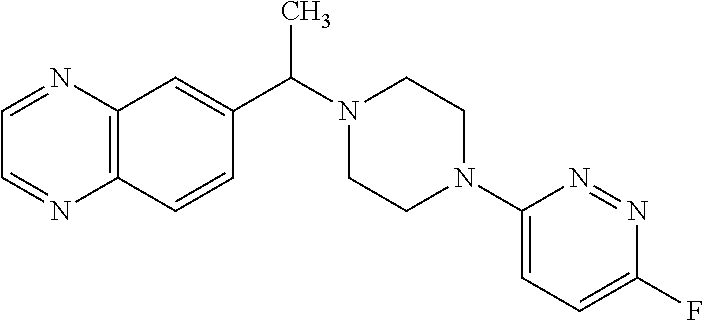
C12=C(C=CC(C(N3CCN(C4=CC=C(F)N=N4)CC3)C)=C1)N=CC=N2
